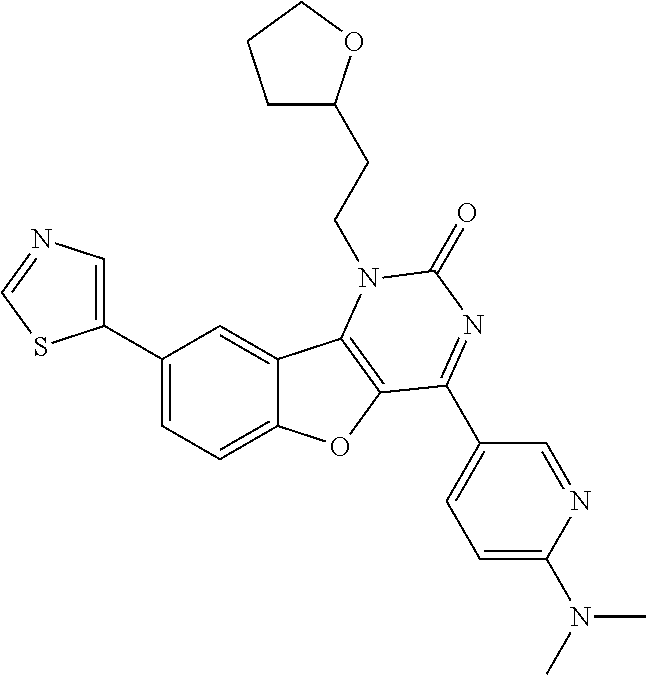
C1(C2=CC=C3C(=C2)C2=C(O3)C(C3=CC=C(N(C)C)N=C3)=NC(=O)N2CCC2CCCO2)=CN=CS1
